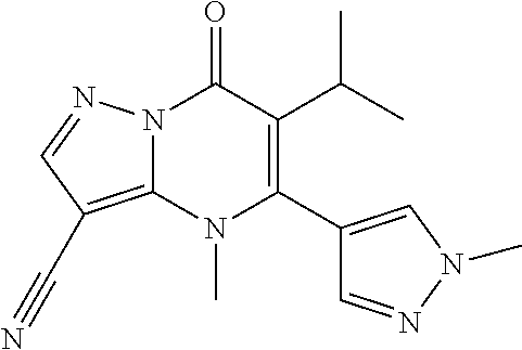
N12C(=C(C#N)C=N1)N(C)C(C1=CN(C)N=C1)=C(C(C)C)C2=O
